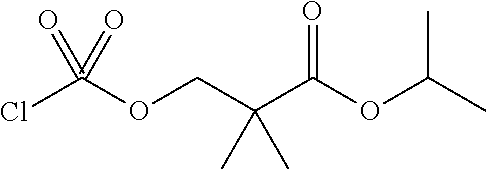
O(CC(C(OC(C)C)=O)(C)C)C(Cl)(=O)=O
